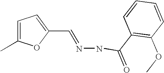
C1(C=NNC(C2=C(OC)C=CC=C2)=O)=CC=C(C)O1
